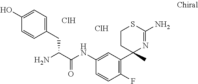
C1CC(C)(C2=C(F)C=CC(NC(C(N)CC3=CC=C(O)C=C3)=O)=C2)N=C(N)S1.Cl.Cl
